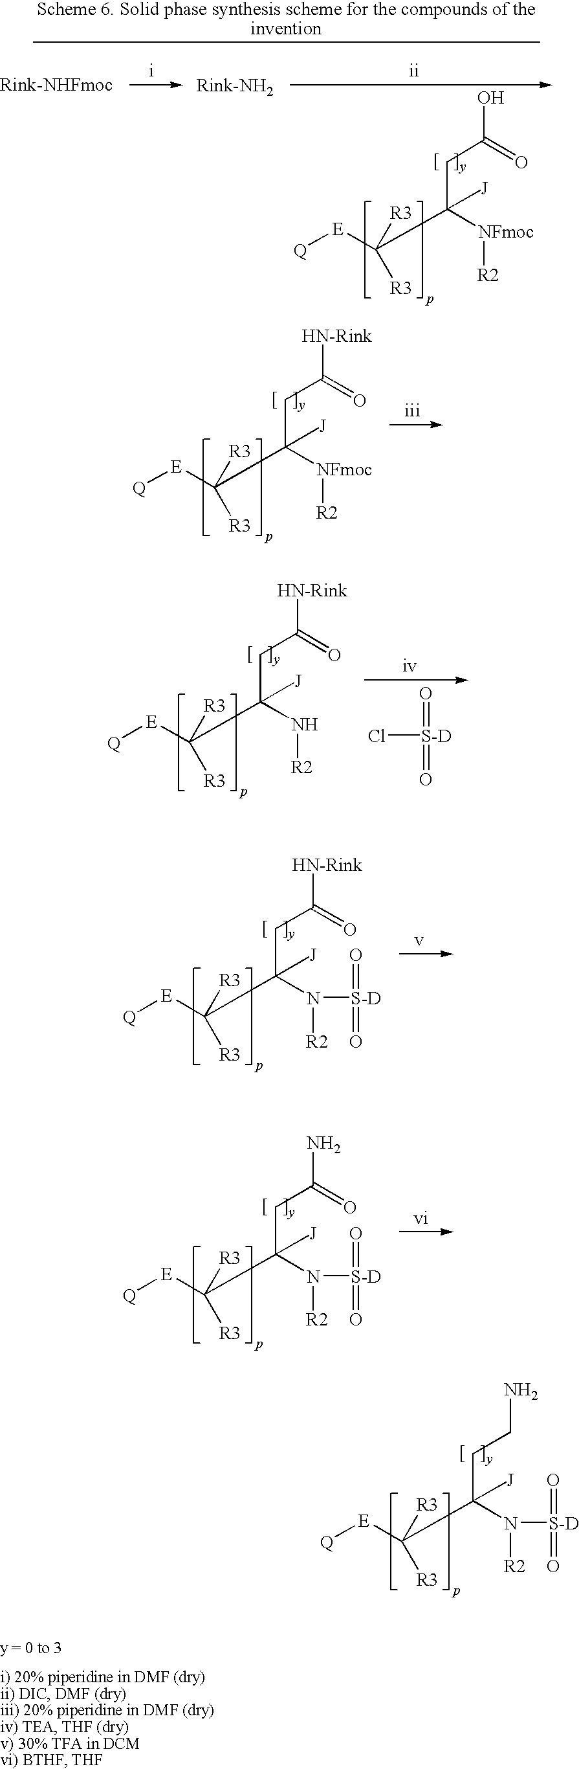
[Q][E]C(C([NFmoc][R2])(CC(O)=O)[J])([R3])[R3].[Q][E]C(C([NFmoc][R2])([J])CC([HN-Rink])=O)([R3])[R3].O=[S-D](Cl)=O.[Q][E]C(C(N[R2])([J])CC([HN-Rink])=O)([R3])[R3].[Q][E]C(C(N([R2])[S-D](=O)=O)([J])CC([HN-Rink])=O)([R3])[R3].[Q][E]C(C(N([R2])[S-D](=O)=O)([J])CC(N)=O)([R3])[R3].[Q][E]C(C(N([R2])[S-D](=O)=O)([J])CCN)([R3])[R3]
